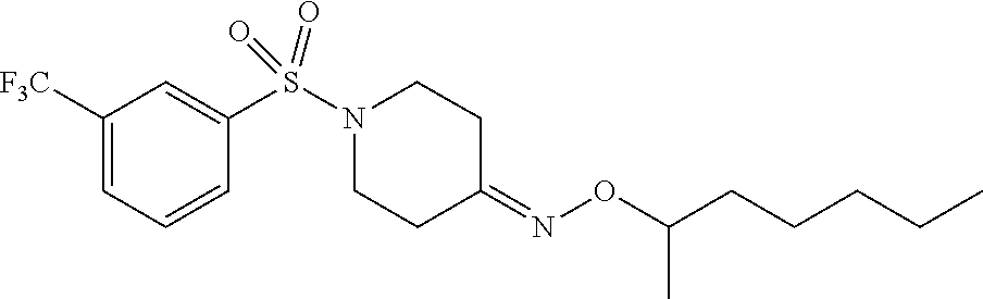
C1([F3C])=CC=CC(S(N2CCC(=NOC(CCCCC)C)CC2)(=O)=O)=C1
